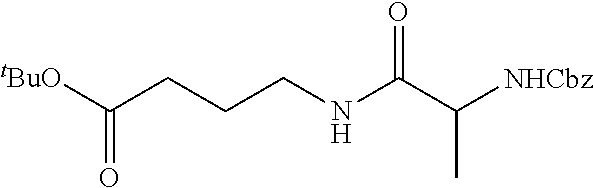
[tBuO]C(CCCNC(C([NHCbz])C)=O)=O
